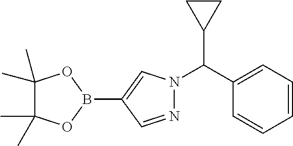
C1=CC=C(C(N2N=CC(B3OC(C)(C)C(C)(C)O3)=C2)C2CC2)C=C1
